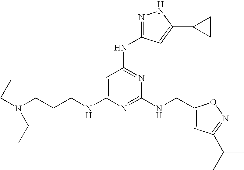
C1=C(NCCCN(CC)CC)N=C(NCC2=CC(C(C)C)=NO2)N=C1NC1=NNC(C2CC2)=C1
